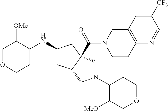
C1OCCC(NC2CC3C(C(N4CCC5=C(C4)C=C([CF3])C=N5)=O)(C2)CN(C2C([MeO])COCC2)C3)C1[OMe]
